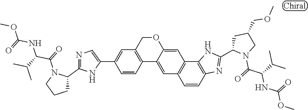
C1=CC2=C(C=C1C1=CN=C(C3N(C(=O)C(C(C)C)NC(OC)=O)CCC3)N1)COC1=CC3=C(C=C21)C=CC1=C3NC(C2N(C(=O)C(C(C)C)NC(OC)=O)CC(COC)C2)=N1
